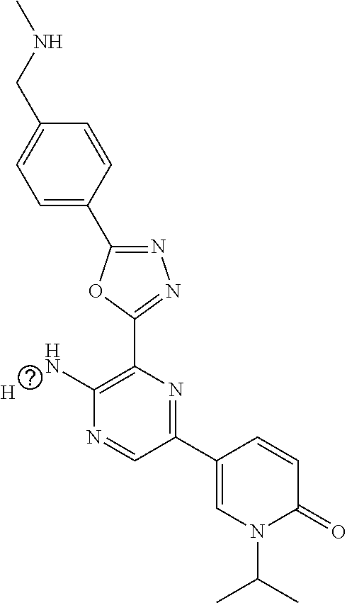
C1=C(C2=NN=C(C3=C(N)N=CC(C4=CN(C(C)C)C(=O)C=C4)=N3)O2)C=CC(CNC)=C1.[H]
